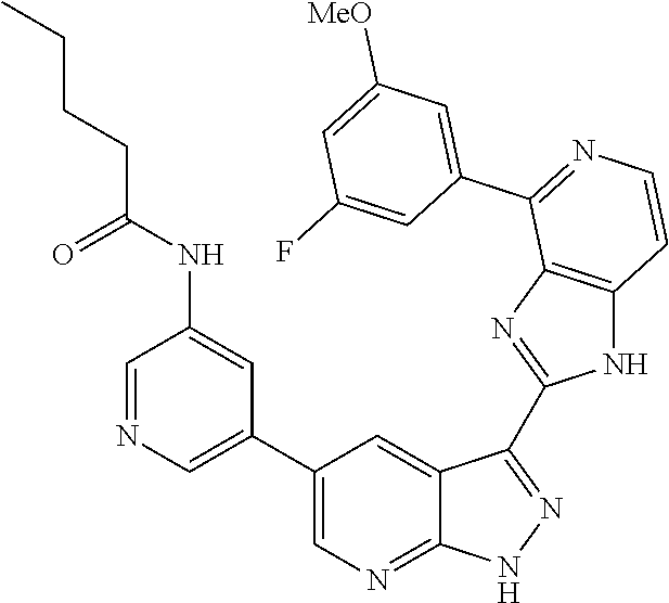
C1=NC=C(C2=CN=C3C(=C2)C(C2=NC4=C(N2)C=CN=C4C2=CC([MeO])=CC(F)=C2)=NN3)C=C1NC(CCCC)=O
